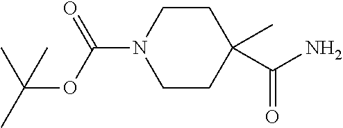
C1CN(C(OC(C)(C)C)=O)CCC1(C)C(N)=O
